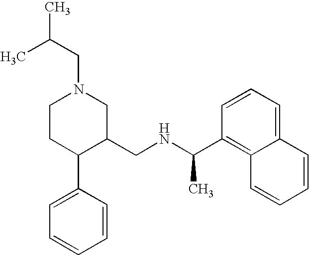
C1CC(C2=CC=CC=C2)C(CNC(C2=C3C(=CC=C2)C=CC=C3)C)CN1CC(C)C
